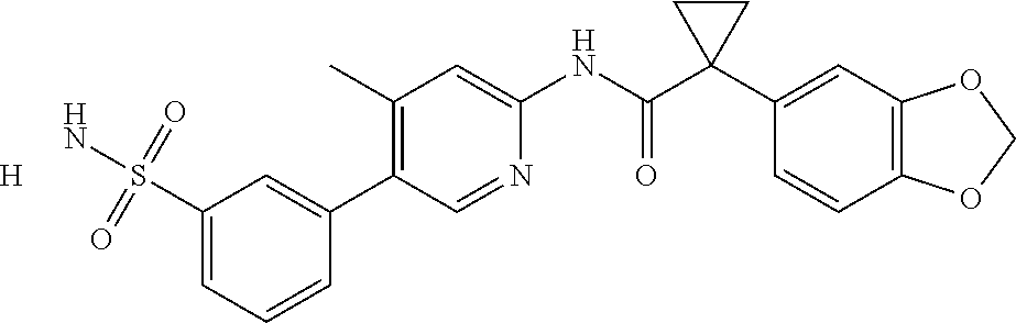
C1(S(N)(=O)=O)=CC=CC(C2=C(C)C=C(NC(C3(C4=CC5=C(C=C4)OCO5)CC3)=O)N=C2)=C1.[H]
